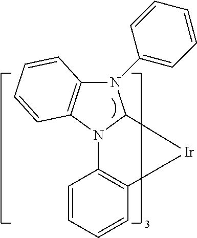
C1=CC=CC2=C1N1C([Ir]2)N(C2=CC=CC=C2)C2=C1C=CC=C2
